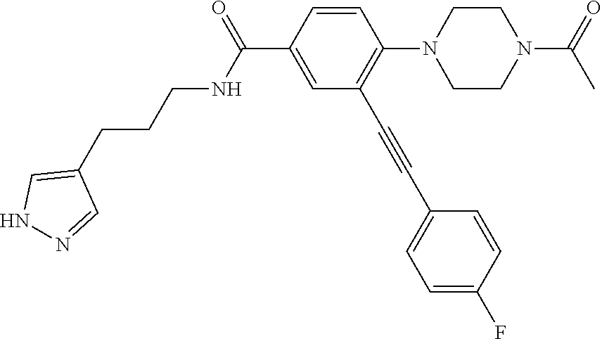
C1=CC(C(=O)NCCCC2=CNN=C2)=CC(C#CC2=CC=C(F)C=C2)=C1N1CCN(C(=O)C)CC1
